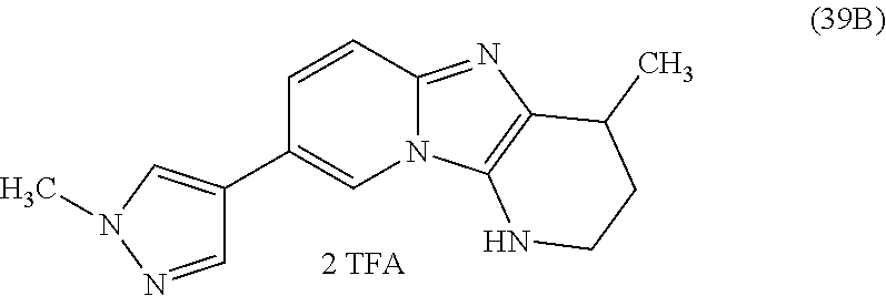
C1(C2=CN(C)N=C2)=CN2C(=NC3=C2NCCC3C)C=C1
